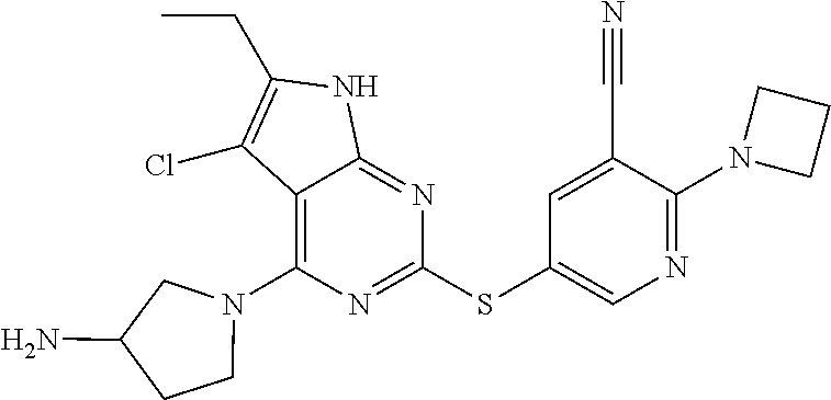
C12=C(N3CCC(N)C3)N=C(SC3=CN=C(N4CCC4)C(C#N)=C3)N=C1NC(CC)=C2Cl
